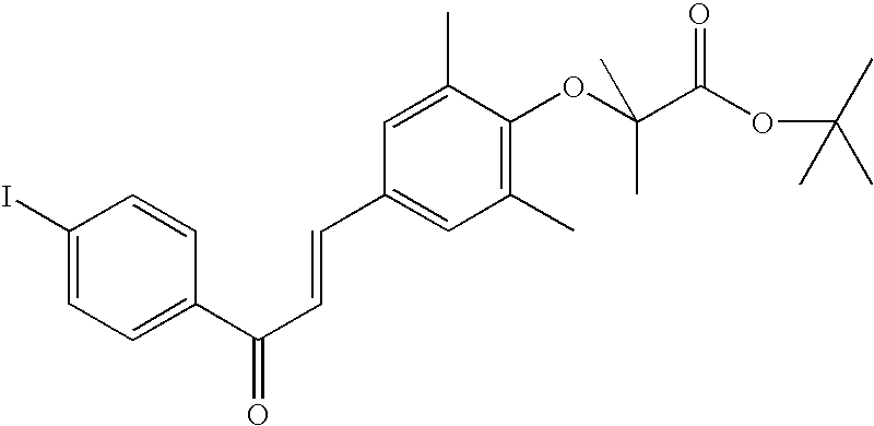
C1(C(C=CC2=CC(C)=C(OC(C(OC(C)(C)C)=O)(C)C)C(C)=C2)=O)=CC=C(I)C=C1
